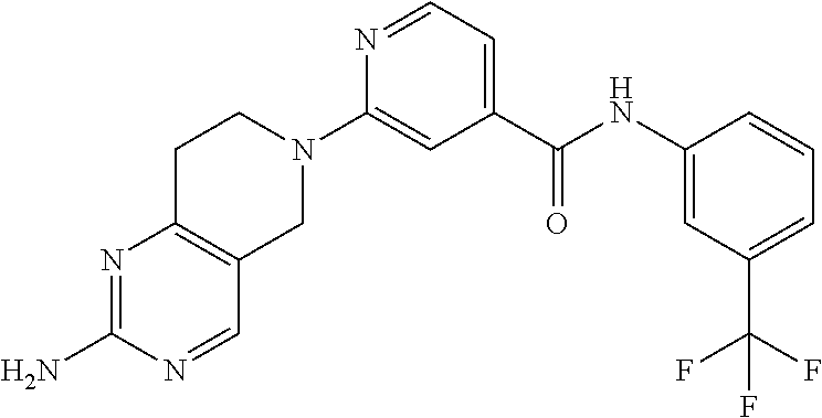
N1=C(N)N=CC2=C1CCN(C1=CC(C(NC3=CC(C(F)(F)F)=CC=C3)=O)=CC=N1)C2
